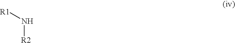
N([R2])[R1]
